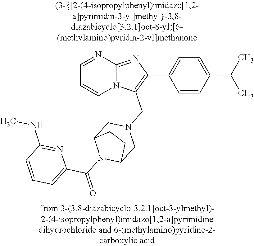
N12C(=NC(C3=CC=C(C(C)C)C=C3)=C1CN1CC3N(C(=O)C4=CC=CC(NC)=N4)C(C1)CC3)N=CC=C2
